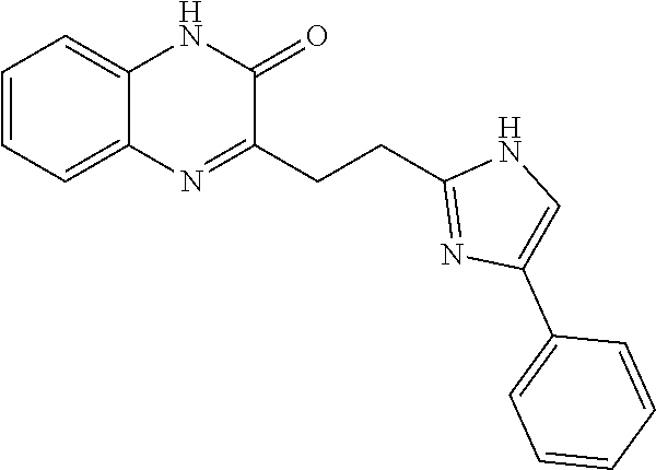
C1=CC=C2C(=C1)NC(=O)C(CCC1=NC(C3=CC=CC=C3)=CN1)=N2
